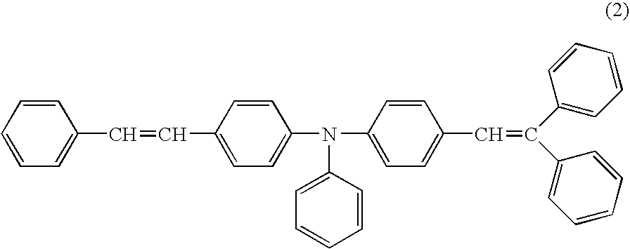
C1=CC=CC=C1C=CC1=CC=C(N(C2=CC=C(C=C(C3=CC=CC=C3)C3=CC=CC=C3)C=C2)C2=CC=CC=C2)C=C1
